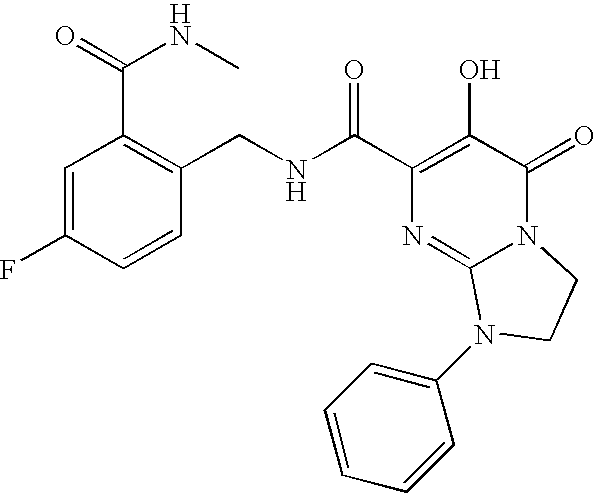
N(C(C1=C(O)C(=O)N2C(=N1)N(C1=CC=CC=C1)CC2)=O)CC1=C(C(NC)=O)C=C(F)C=C1
